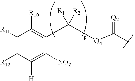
C1([R11])=C([R12])C([H])=C([NO2])C(C([Q4]C(C)=[Q2])([R2])[R1])=C1[R10]
